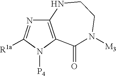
C12=C(N([P4])C([R1a])=N1)C(=O)N([M3])CCN2
